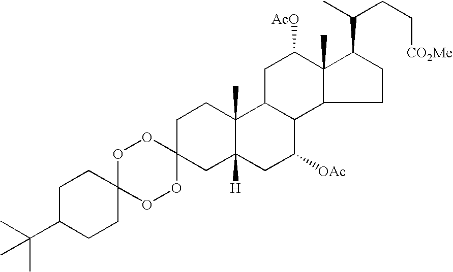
O1C2(OOC3(O1)CC1([H])C(C)(CC3)C3C(C([OAc])C1)C1C(C)(C([AcO])C3)C(C(C)CC[CO2Me])CC1)CCC(C(C)(C)C)CC2
